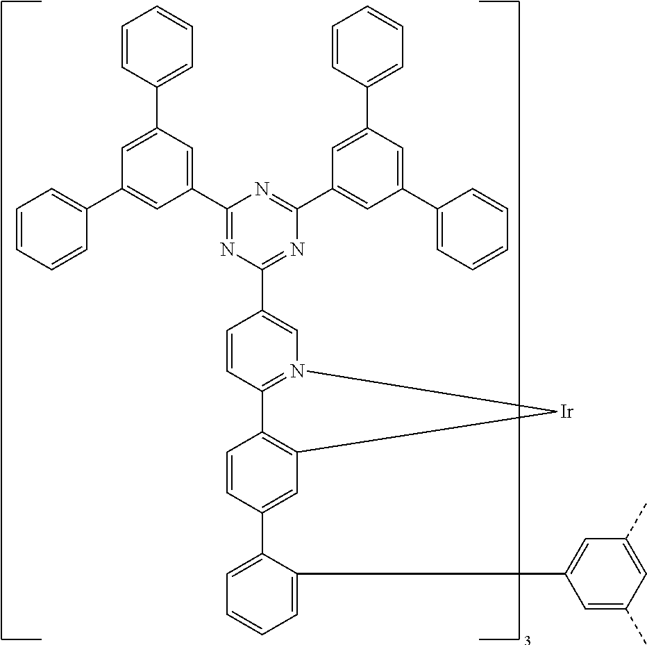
C1=C(C2=CC3=C(C=C2)C2=N(C=C(C4=NC(C5=CC(C6=CC=CC=C6)=CC(C6=CC=CC=C6)=C5)=NC(C5=CC(C6=CC=CC=C6)=CC(C6=CC=CC=C6)=C5)=N4)C=C2)[Ir]3)C(C2=CC(C)=CC(C)=C2)=CC=C1
